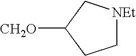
[CH2O]C1CC[NEt]C1
